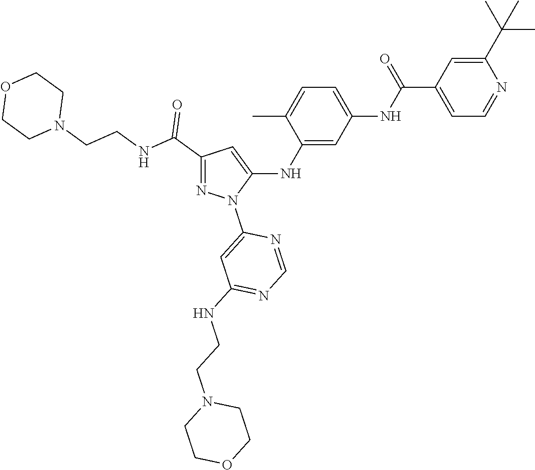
C1(C(NCCN2CCOCC2)=O)=NN(C2=CC(NCCN3CCOCC3)=NC=N2)C(NC2=CC(NC(C3=CC=NC(C(C)(C)C)=C3)=O)=CC=C2C)=C1
